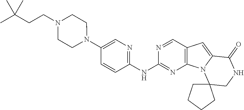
C1(NC2=NC=C(N3CCN(CCC(C)(C)C)CC3)C=C2)=NC2=C(C=N1)C=C1N2C2(CNC1=O)CCCC2
